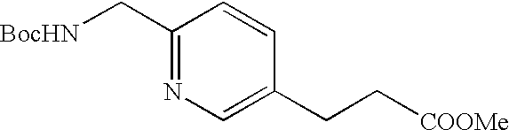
C1(C[BocHN])=NC=C(CC[COOMe])C=C1
